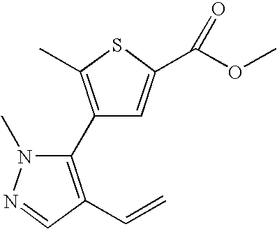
C1(C2=C(C)SC(C(OC)=O)=C2)=C(C=C)C=NN1C
